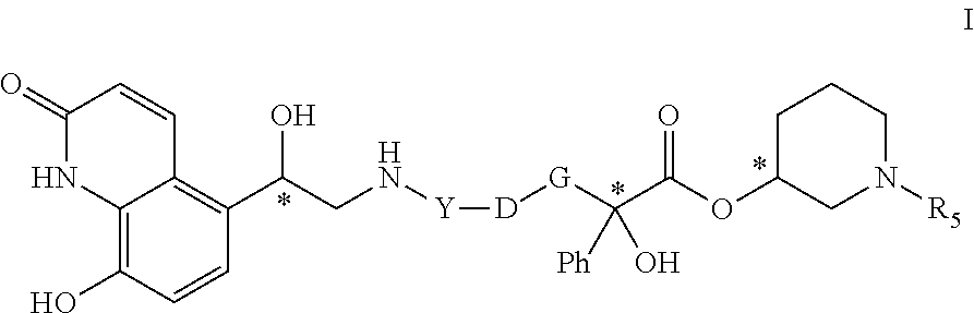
C12=C(O)C=CC(C(CN[Y][D][G]C(C(OC3CN([R5])CCC3)=O)(O)[Ph])O)=C1C=CC(=O)N2
